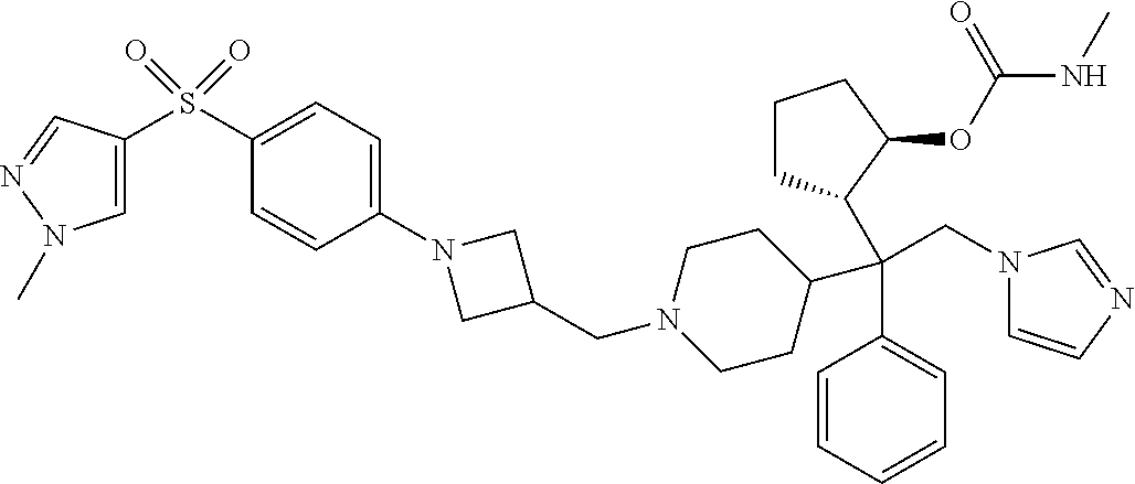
C1=CC=CC=C1C(C1CCCC1OC(NC)=O)(C1CCN(CC2CN(C3=CC=C(S(=O)(=O)C4=CN(C)N=C4)C=C3)C2)CC1)CN1C=CN=C1
